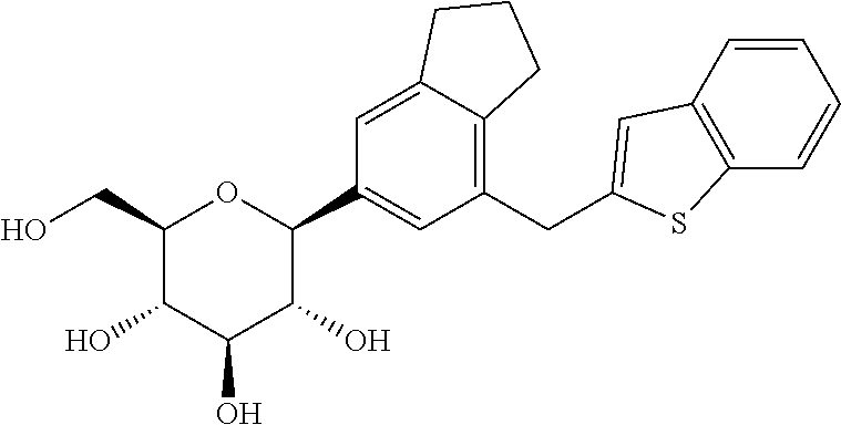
C1(CO)C(O)C(O)C(O)C(C2=CC(CC3=CC4=C(C=CC=C4)S3)=C3C(=C2)CCC3)O1
